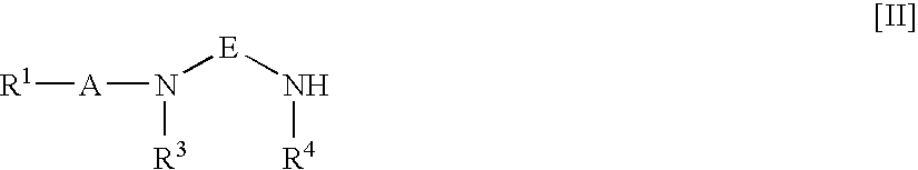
N([E]N[R4])([R3])[A][R1]
